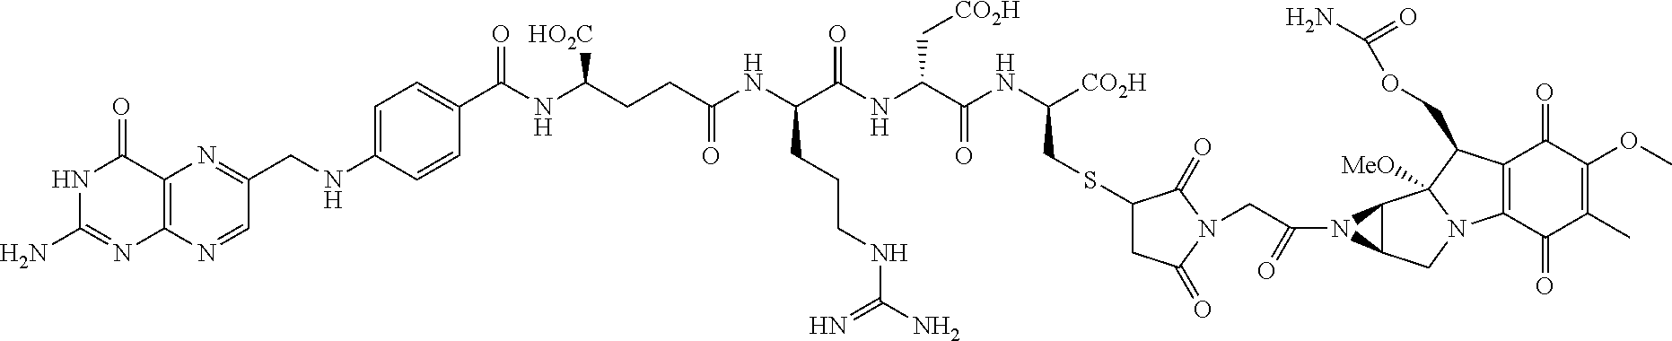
C12=C(N=CC(CNC3=CC=C(C(=O)NC([HO2C])CCC(=O)NC(CCCNC(=N)N)C(=O)NC(C[CO2H])C(=O)NC(CSC4CC(=O)N(CC(N5C6C5C5([MeO])N(C6)C6=C(C5COC(N)=O)C(=O)C(OC)=C(C)C6=O)=O)C4=O)[CO2H])C=C3)=N1)N=C(N)NC2=O
